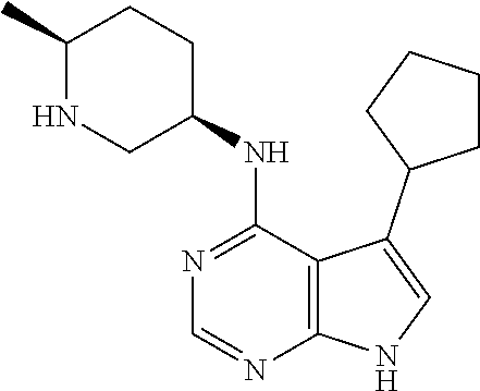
C12=C(C(NC3CCC(C)NC3)=NC=N1)C(C1CCCC1)=CN2
